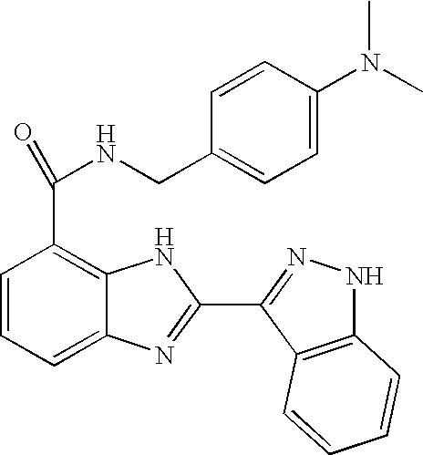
C1=CC=C2C(=C1C(=O)NCC1=CC=C(N(C)C)C=C1)NC(C1=NNC3=C1C=CC=C3)=N2
